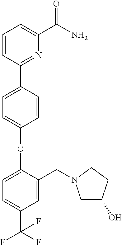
O(C1=CC=C(C2=NC(C(=O)N)=CC=C2)C=C1)C1=CC=C(C(F)(F)F)C=C1CN1CC(O)CC1
